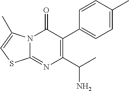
N12C(=NC(C(N)C)=C(C3=CC=C(C)C=C3)C1=O)SC=C2C
